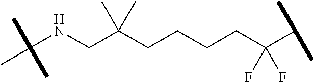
C(NCC(CCCCC(C(C)C)(F)F)(C)C)(C)(C)C
